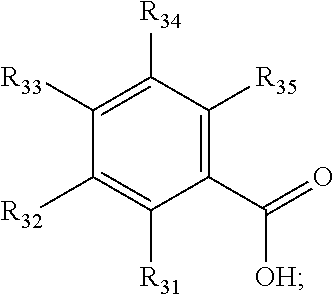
C1([R33])=C([R34])C([R35])=C(C([OH])=O)C([R31])=C1[R32]
